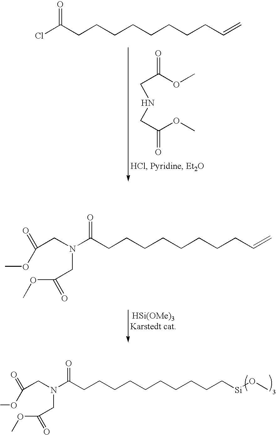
N(C(CCCCCCCCCC[Si]OC)=O)(CC(=O)OC)CC(=O)OC.N(C(CCCCCCCCC=C)=O)(CC(=O)OC)CC(=O)OC.C(C(OC)=O)NCC(OC)=O.ClC(CCCCCCCCC=C)=O
